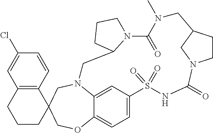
N12C3=CC(=CC=C3OCC3(C4=C(C=C(Cl)C=C4)CCC3)C1)S(=O)(=O)NC(=O)N1CCC(C1)CN(C)C(=O)N1CCCC1C2
